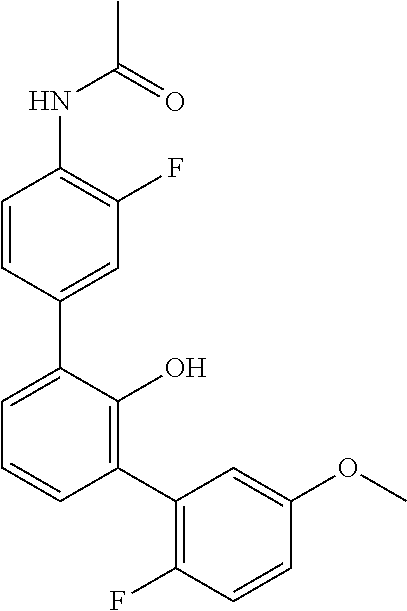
C1(NC(C)=O)=C(F)C=C(C2=CC=CC(C3=C(F)C=CC(OC)=C3)=C2O)C=C1
